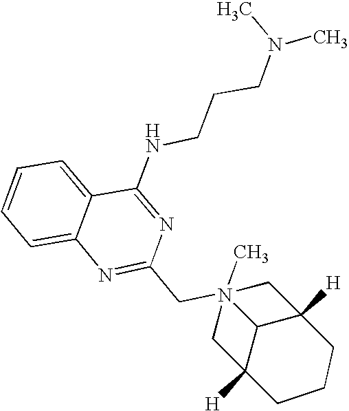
C1=CC=C2C(=C1)N=C(CN13(C)CC4([H])C1C([H])(C3)CCC4)N=C2NCCCN(C)C
